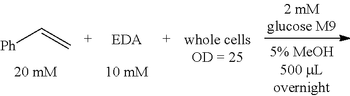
[Ph]C=C
